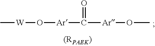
C[W]O[Ar]C(=O)[Ar]OC
